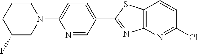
N1(C2=CC=C(C3=NC4=C(C=CC(Cl)=N4)S3)C=N2)CCCC(F)C1
